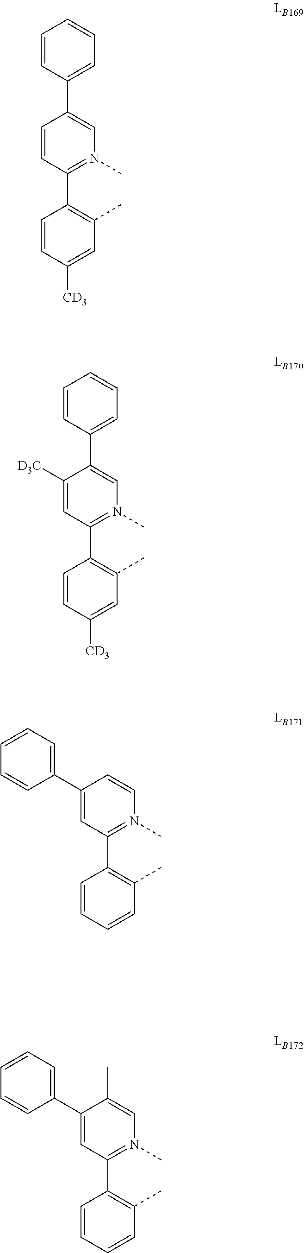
C1([CD3])=CC(C)=C(C2=N(C)C=C(C3=CC=CC=C3)C([D3C])=C2)C=C1.C1([CD3])=CC(C)=C(C2=N(C)C=C(C3=CC=CC=C3)C=C2)C=C1.C1=CC(C)=C(C2=N(C)C=CC(C3=CC=CC=C3)=C2)C=C1.C1=CC(C)=C(C2=N(C)C=C(C)C(C3=CC=CC=C3)=C2)C=C1
